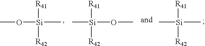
CO[Si](C)([R41])[R42].C[Si](OC)([R41])[R42].C[Si](C)([R41])[R42]
